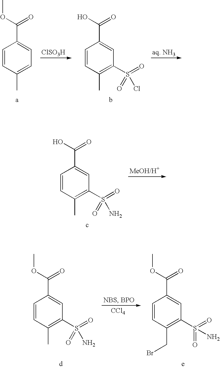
C1=CC(C)=CC=C1C(OC)=O.[ClSO3H].C1=CC(C)=C(S(=O)(Cl)=O)C=C1C(O)=O.C1=CC(C)=C(S(=O)(N)=O)C=C1C(O)=O.C1=CC(C)=C(S(=O)(N)=O)C=C1C(OC)=O.[CCl4].C1=CC(CBr)=C(S(=O)(=O)N)C=C1C(OC)=O
